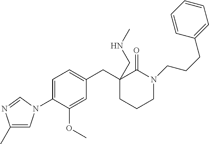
C1(C)=CN(C2=CC=C(CC3(CNC)CCCN(CCCC4=CC=CC=C4)C3=O)C=C2OC)C=N1
